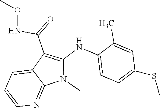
N(C(C1=C(NC2=CC=C(SC)C=C2C)N(C)C2=NC=CC=C12)=O)OC
